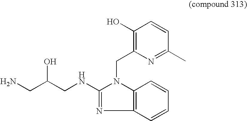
N(C1=NC2=C(N1CC1=C(O)C=CC(C)=N1)C=CC=C2)CC(CN)O
